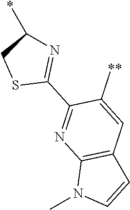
C1(*)CSC(C2=NC3=C(C=C2[**])C=CN3C)=N1
